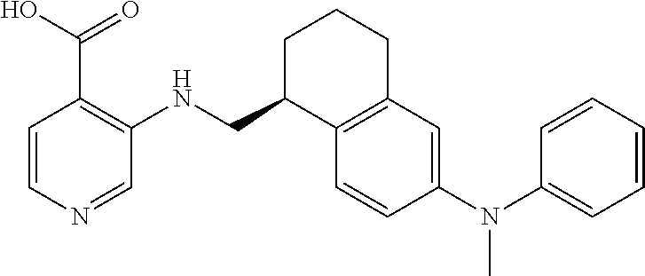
C1=CN=CC(NCC2C3=C(CCC2)C=C(N(C2=CC=CC=C2)C)C=C3)=C1C(O)=O
